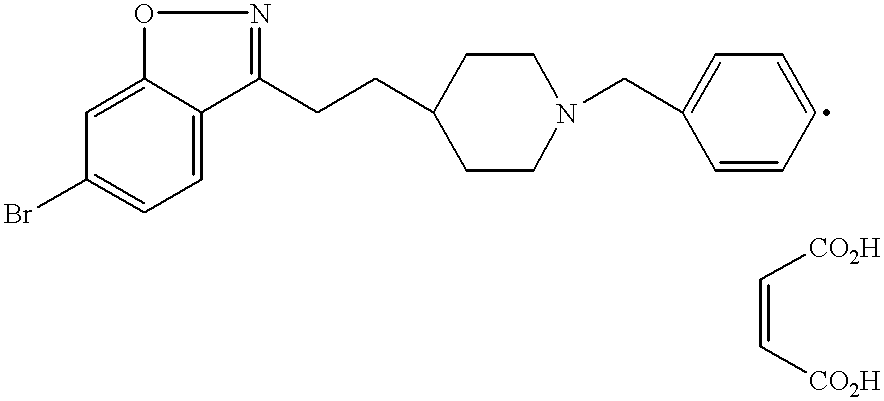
C1(Br)=CC=C2C(=C1)ON=C2CCC1CCN(CC2=CC=CC=C2)CC1.C(=C[CO2H])[CO2H]
